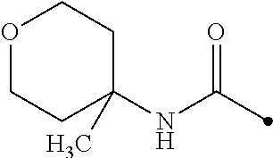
O1CCC(NC(=O)C)(C)CC1
